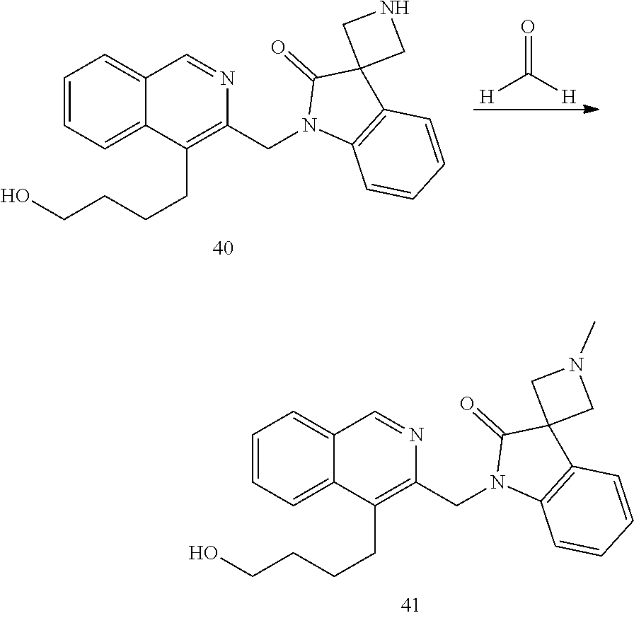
C1=CC=C2C(=C1)C=NC(CN1C3=C(C4(C1=O)CN(C)C4)C=CC=C3)=C2CCCCO.[H]C([H])=O.C1=CC=C2C(=C1)C=NC(CN1C3=C(C4(C1=O)CNC4)C=CC=C3)=C2CCCCO
